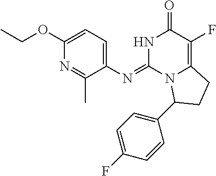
C1(OCC)=CC=C(N=C2N3C(=C(F)C(=O)N2)CCC3C2=CC=C(F)C=C2)C(C)=N1
